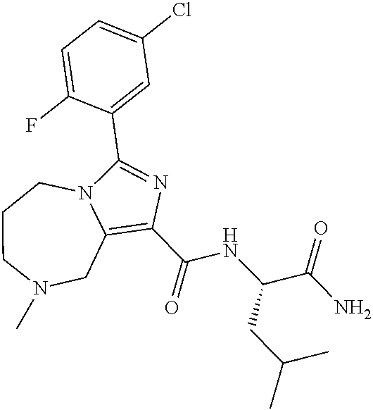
C1(C(NC(CC(C)C)C(=O)N)=O)=C2CN(C)CCCN2C(C2=CC(Cl)=CC=C2F)=N1
